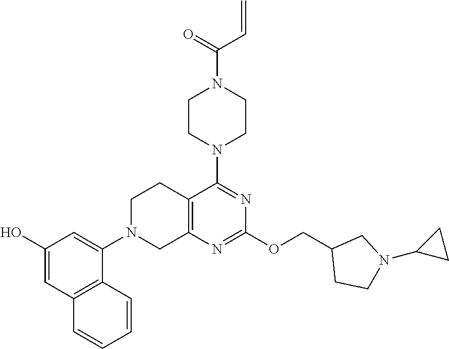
C1(O)=CC2=C(C(N3CC4=C(CC3)C(N3CCN(C(C=C)=O)CC3)=NC(OCC3CCN(C5CC5)C3)=N4)=C1)C=CC=C2
